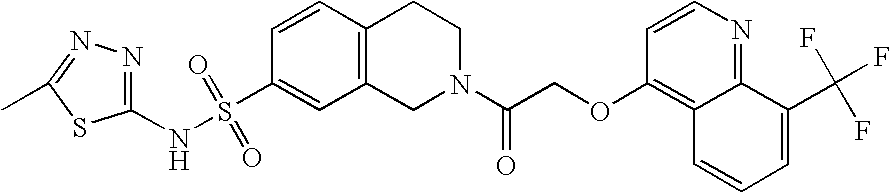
C1(NS(C2=CC3=C(C=C2)CCN(C(COC2=C4C(=NC=C2)C(C(F)(F)F)=CC=C4)=O)C3)(=O)=O)=NN=C(C)S1
